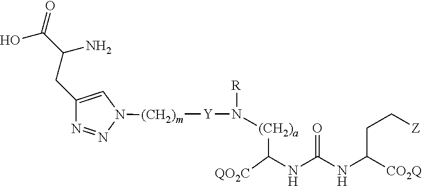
[(CH2)a](C(NC(NC([CO2Q])CC[Z])=O)[QO2C])N([Y][(CH2)m]N1N=NC(CC(C(=O)O)N)=C1)[R]
